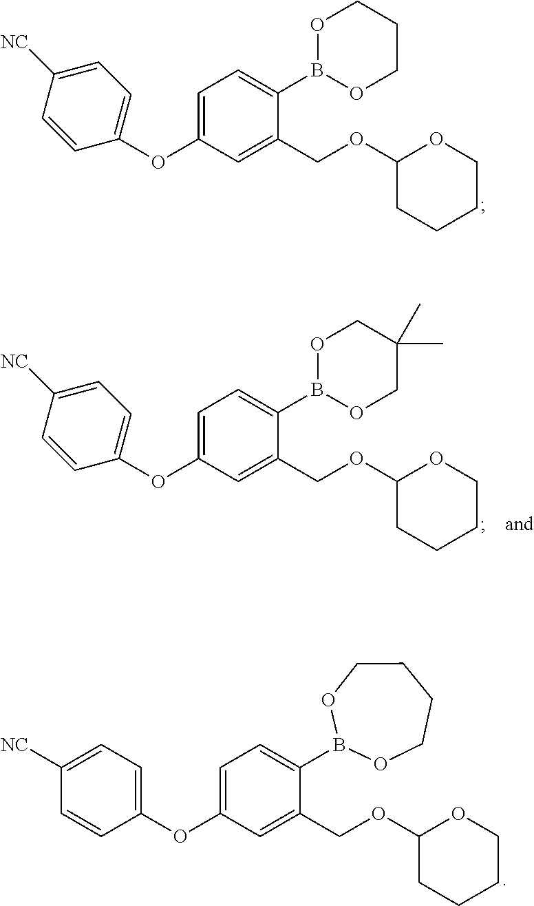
C1(OC2=CC=C(B3OCCCO3)C(COC3OCCCC3)=C2)=CC=C([NC])C=C1.C1(OC2=CC=C(B3OCC(C)(C)CO3)C(COC3OCCCC3)=C2)=CC=C([NC])C=C1.C1(OC2=CC=C(B3OCCCCO3)C(COC3OCCCC3)=C2)=CC=C([NC])C=C1
